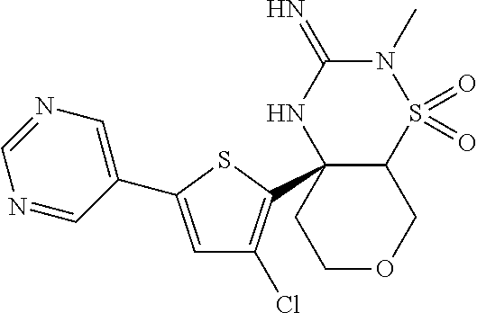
C12C(C3=C(Cl)C=C(C4=CN=CN=C4)S3)(NC(=N)N(C)S1(=O)=O)CCOC2
